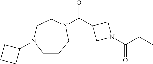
C(C(N1CC(C(N2CCCN(C3CCC3)CC2)=O)C1)=O)C
